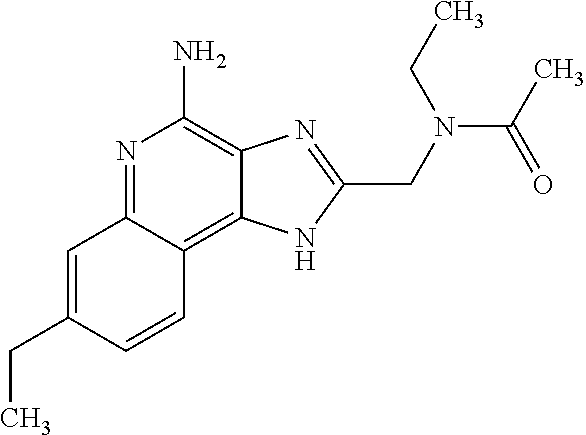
C1=C(CC)C=CC2=C3C(=C(N)N=C12)N=C(CN(C(C)=O)CC)N3
